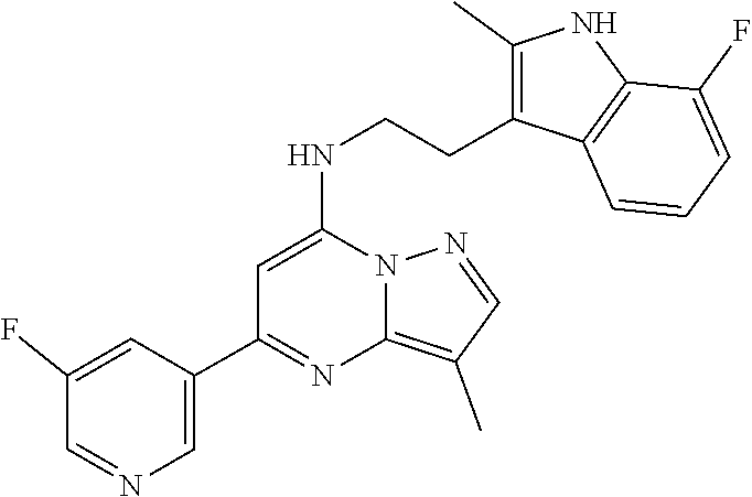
C1(C)=C2N(N=C1)C(NCCC1=C(C)NC3=C1C=CC=C3F)=CC(C1=CN=CC(F)=C1)=N2
